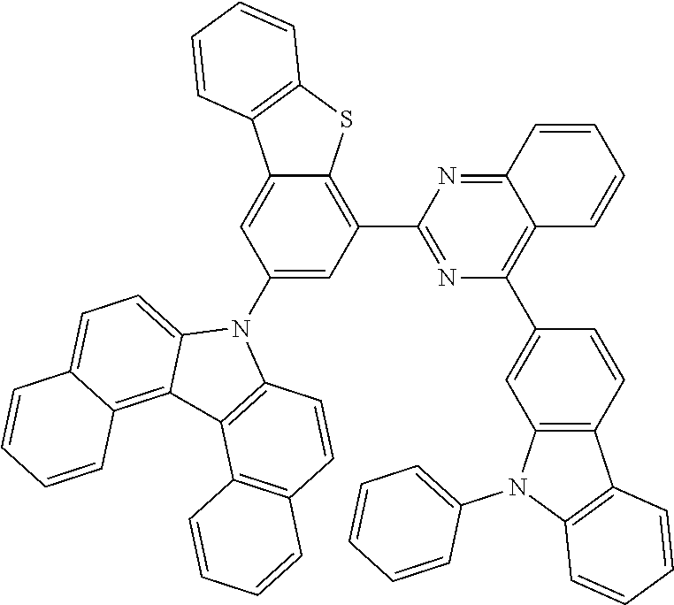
C12=NC(C3=C4C(=CC(N5C6=CC=C7C(=C6C6=C5C=CC5=C6C=CC=C5)C=CC=C7)=C3)C3=C(S4)C=CC=C3)=NC(C3=CC4=C(C=C3)C3=C(N4C4=CC=CC=C4)C=CC=C3)=C1C=CC=C2
